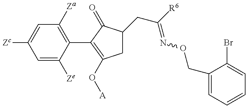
C1=C([Ze])C(C2=C(O[A])CC(CC(=NOCC3=CC=CC=C3Br)[R6])C2=O)=C([Za])C=C1[Zc]
